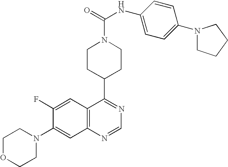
C12=C(C=C(F)C(N3CCOCC3)=C1)C(C1CCN(C(=O)NC3=CC=C(N4CCCC4)C=C3)CC1)=NC=N2
